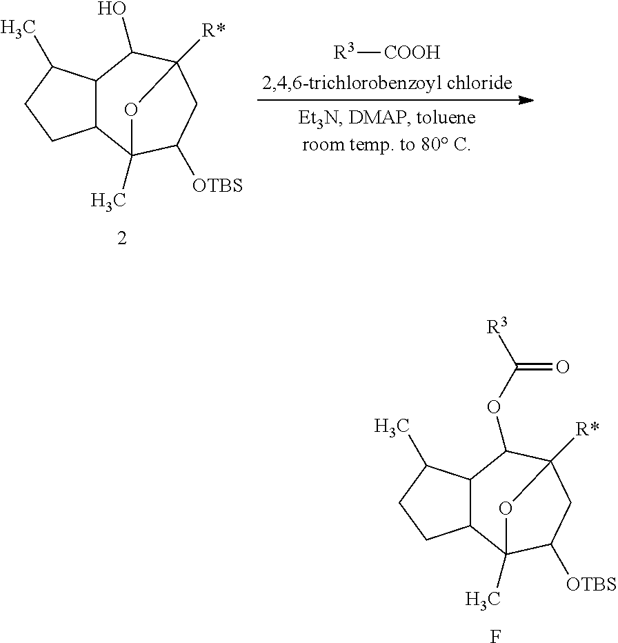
C12C(C(C)CC1)C(OC([R3])=O)C1([R*])CC([OTBS])C2(C)O1.F.C12C(C(C)CC1)C(O)C1([R*])CC([OTBS])C2(C)O1.[R3][COOH]
